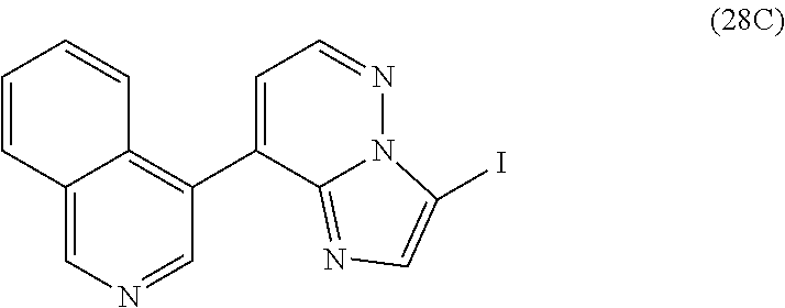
C12=CN=CC(C3=CC=NN4C3=NC=C4I)=C1C=CC=C2
